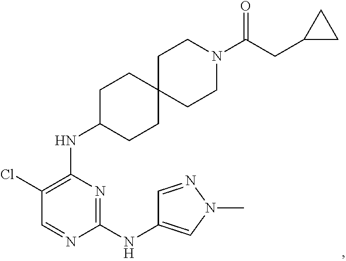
N1=C(NC2=CN(C)N=C2)N=CC(Cl)=C1NC1CCC2(CC1)CCN(C(CC1CC1)=O)CC2
